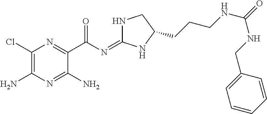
C1(Cl)=C(N)N=C(N)C(C(N=C2NCC(CCCNC(=O)NCC3=CC=CC=C3)N2)=O)=N1
